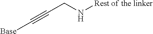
[Base]C#CCN[Rest of the linker]
